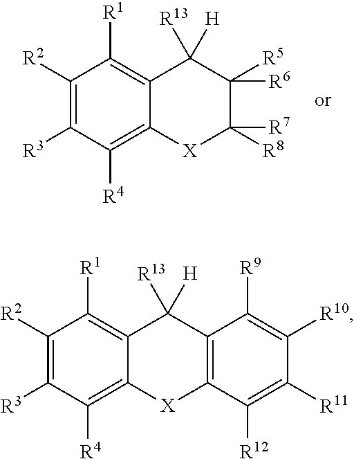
C1([R2])=C([R3])C([R4])=C2C(=C1[R1])C([R13])([H])C([R5])([R6])C([R8])([R7])[X]2.C1([R2])=C([R3])C([R4])=C2C(=C1[R1])C([R13])([H])C1=C([X]2)C([R12])=C([R11])C([R10])=C1[R9]
